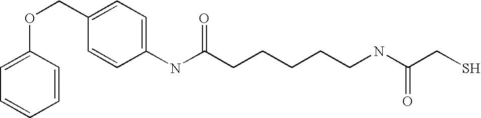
C1=C(OCC2=CC=C(NC(CCCCCNC(CS)=O)=O)C=C2)C=CC=C1
